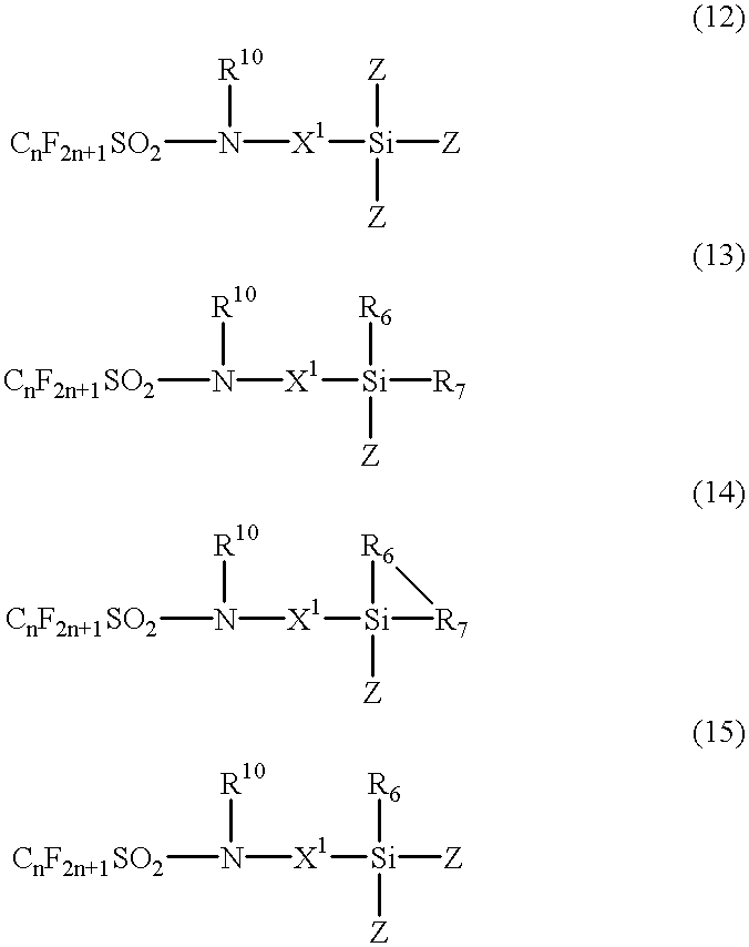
[CnF2n+1SO2]N([X1][Si]([Z])([Z])[Z])[R10].[CnF2n+1SO2]N([X1][Si]([R7])([R6])[Z])[R10].[CnF2n+1SO2]N([X1][Si]1([Z])[R7][R6]1)[R10].[CnF2n+1SO2]N([X1][Si]([Z])([R6])[Z])[R10]
